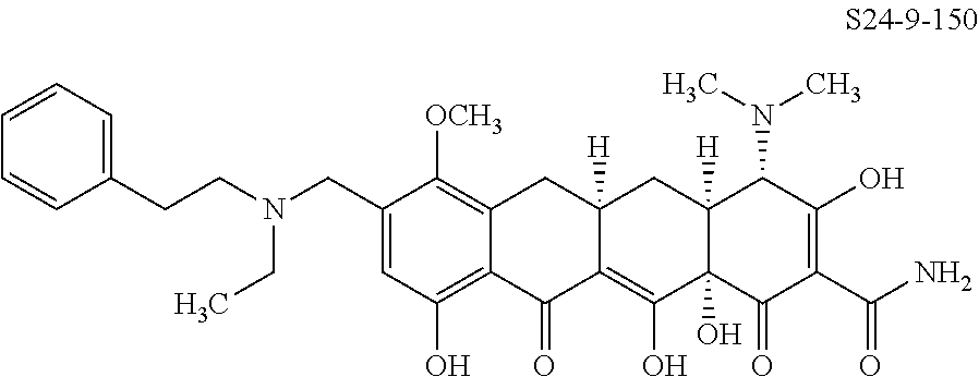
C1(CN(CCC2=CC=CC=C2)CC)=CC(O)=C2C(=C1[OCH3])CC1([H])C(=C(O)C3(O)C([H])(C1)C(N(C)C)C(O)=C(C(N)=O)C3=O)C2=O
